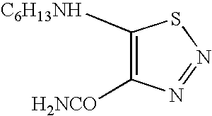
C1([H2NCO])=C([C6H13NH])SN=N1
